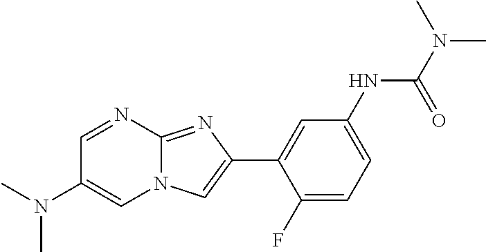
C1=NC2=NC(C3=CC(NC(N(C)C)=O)=CC=C3F)=CN2C=C1N(C)C
